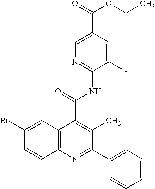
C1(C2=NC3=C(C(C(NC4=NC=C(C(=O)OCC)C=C4F)=O)=C2C)C=C(Br)C=C3)=CC=CC=C1
